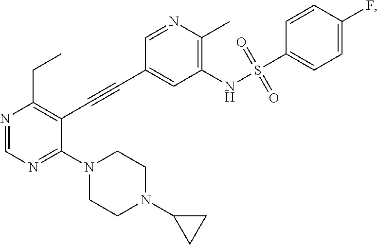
N1=CN=C(N2CCN(C3CC3)CC2)C(C#CC2=CC(NS(C3=CC=C(F)C=C3)(=O)=O)=C(C)N=C2)=C1CC
